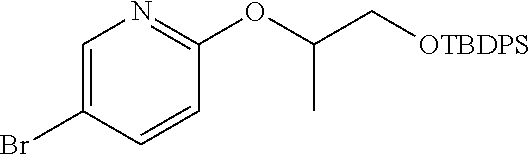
C1=C(Br)C=CC(OC(C[OTBDPS])C)=N1
